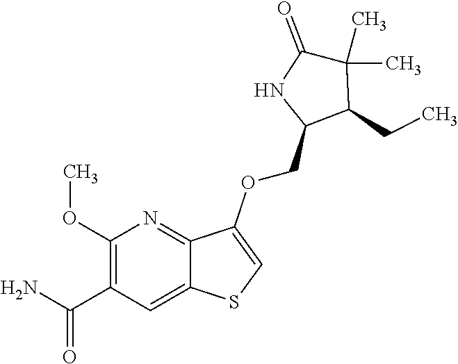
C1(OC)=C(C(N)=O)C=C2C(=N1)C(OCC1C(CC)C(C)(C)C(=O)N1)=CS2
